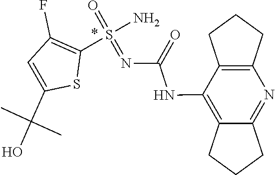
CC(O)(C1=CC(F)=C(S(=NC(NC2=C3CCCC3=NC3=C2CCC3)=O)(N)=O)S1)C
